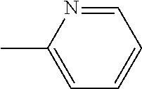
CC1=CC=CC=N1
